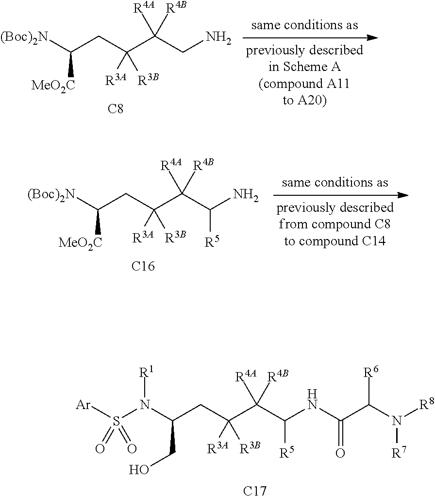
C(CC(C(CN)([R4A])[R4B])([R3A])[R3B])([MeO2C])[(Boc)2N].[C8].C(CC(C(C(N)[R5])([R4A])[R4B])([R3A])[R3B])([MeO2C])[(Boc)2N].[C16].C(CC(C(C(NC(C(N([R8])[R7])[R6])=O)[R5])([R4A])[R4B])([R3A])[R3B])(CO)N(S([Ar])(=O)=O)[R1].[C17]
